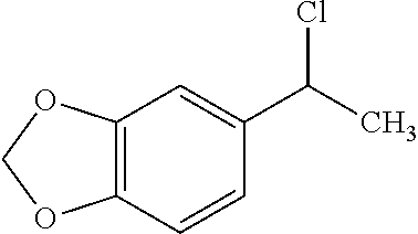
O1COC2=C1C=C(C(Cl)C)C=C2
